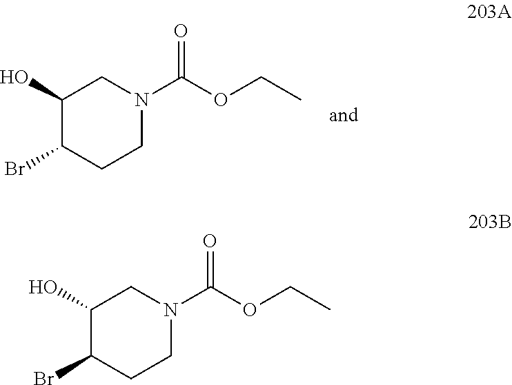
C1(O)C(Br)CCN(C(OCC)=O)C1.C1(O)C(Br)CCN(C(OCC)=O)C1
